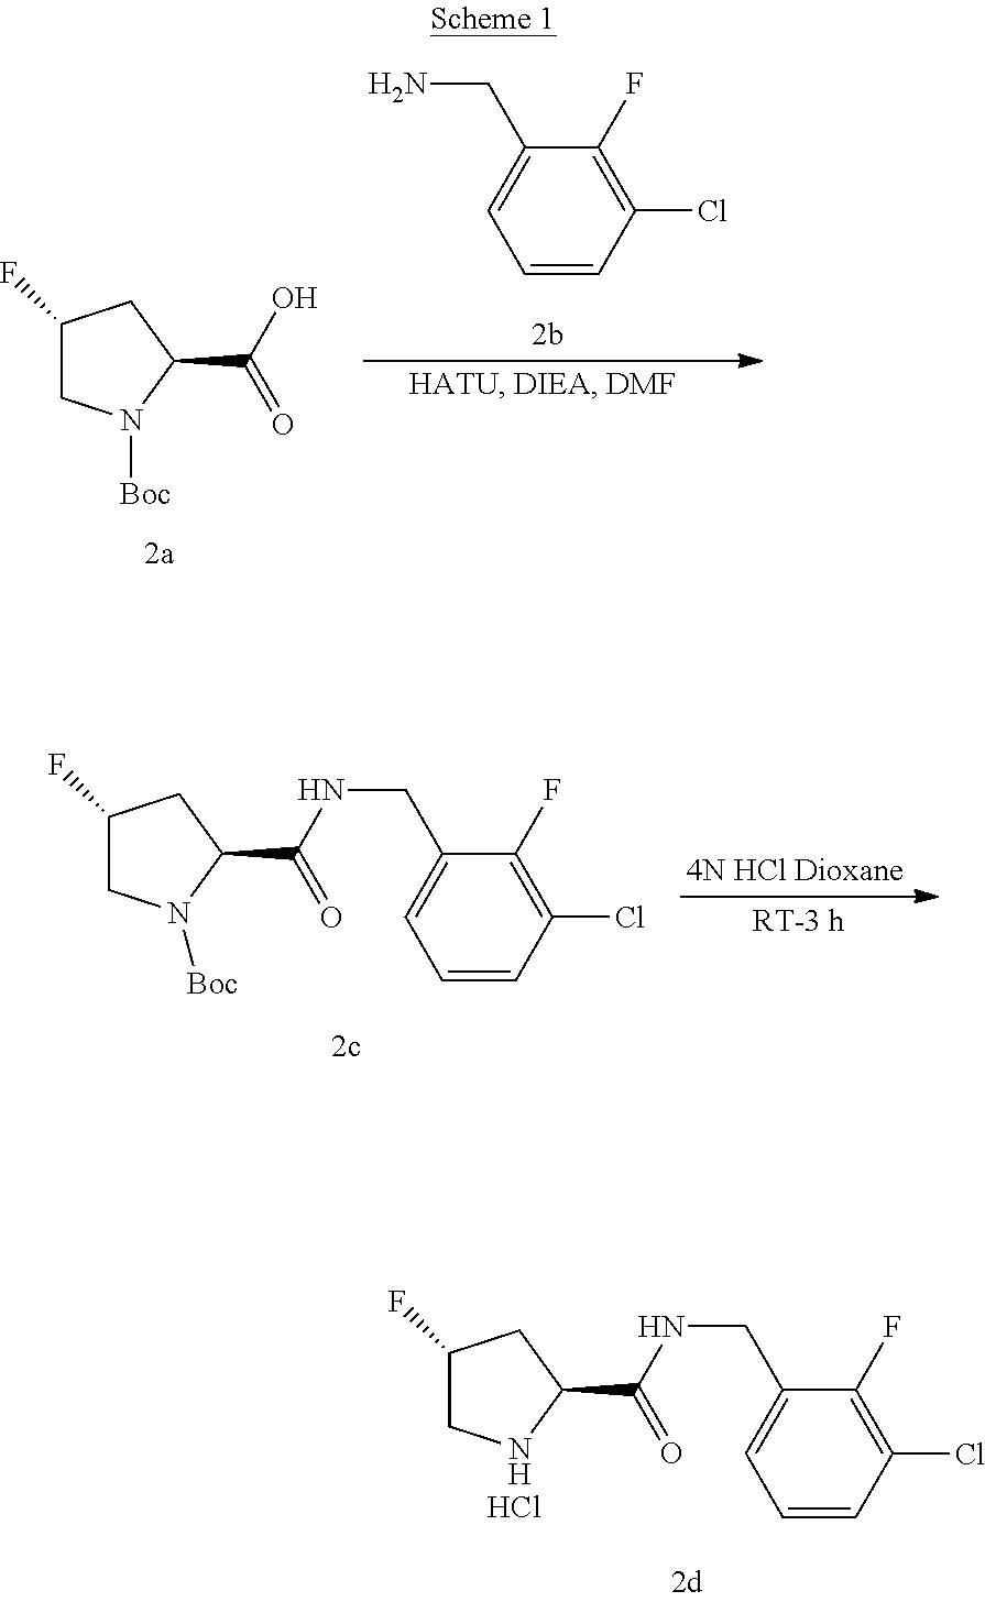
C1(CN)=CC=CC(Cl)=C1F.C1(F)CN([Boc])C(C(O)=O)C1.C1(F)CN([Boc])C(C(=O)NCC2=CC=CC(Cl)=C2F)C1.C1(F)CNC(C(=O)NCC2=CC=CC(Cl)=C2F)C1.Cl
